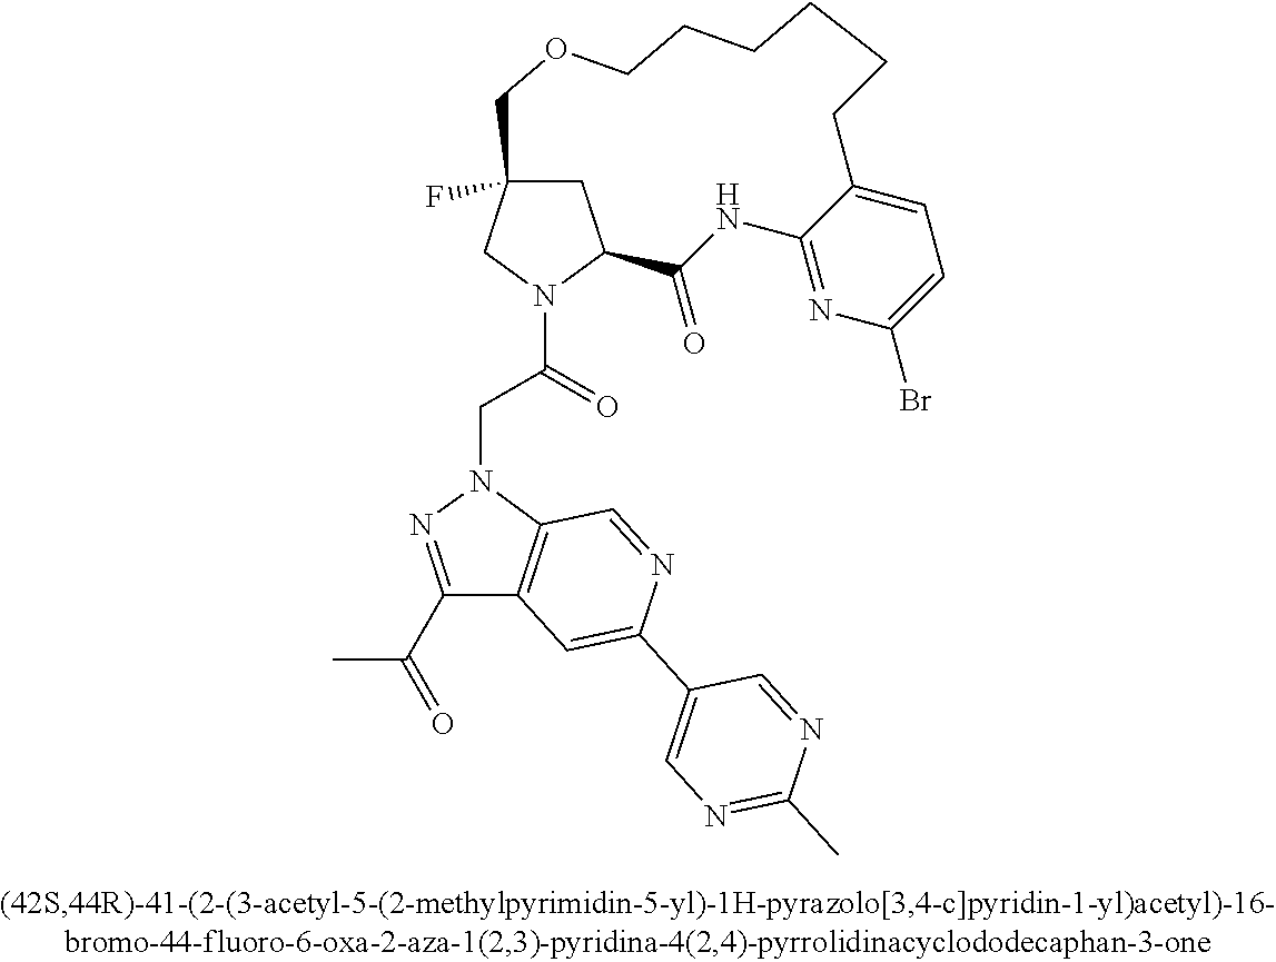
C1C2(F)CN(C(CN3N=C(C(C)=O)C4=C3C=NC(C3=CN=C(C)N=C3)=C4)=O)C1C(=O)NC1=NC(Br)=CC=C1CCCCCCOC2
